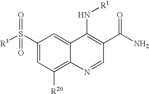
C1(S([R3])(=O)=O)=CC([R20])=C2C(=C1)C(N[R1])=C(C(N)=O)C=N2
